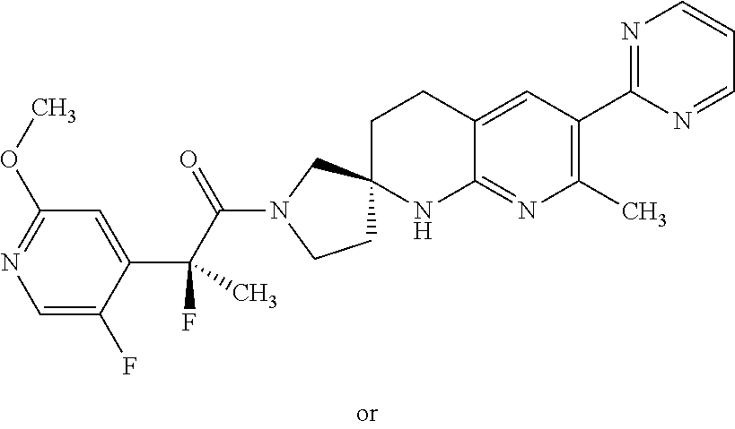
C1=C(F)C(C(C(N2CCC3(C2)CCC2=CC(C4=NC=CC=N4)=C(C)N=C2N3)=O)(C)F)=CC(OC)=N1
